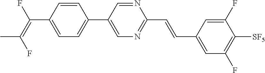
C(C1=CC=C(C2=CN=C(C=CC3=CC(F)=C([SF5])C(F)=C3)N=C2)C=C1)(=C(F)C)F
